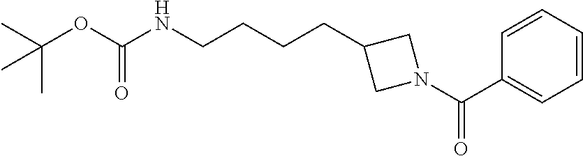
O(C(NCCCCC1CN(C(C2=CC=CC=C2)=O)C1)=O)C(C)(C)C
